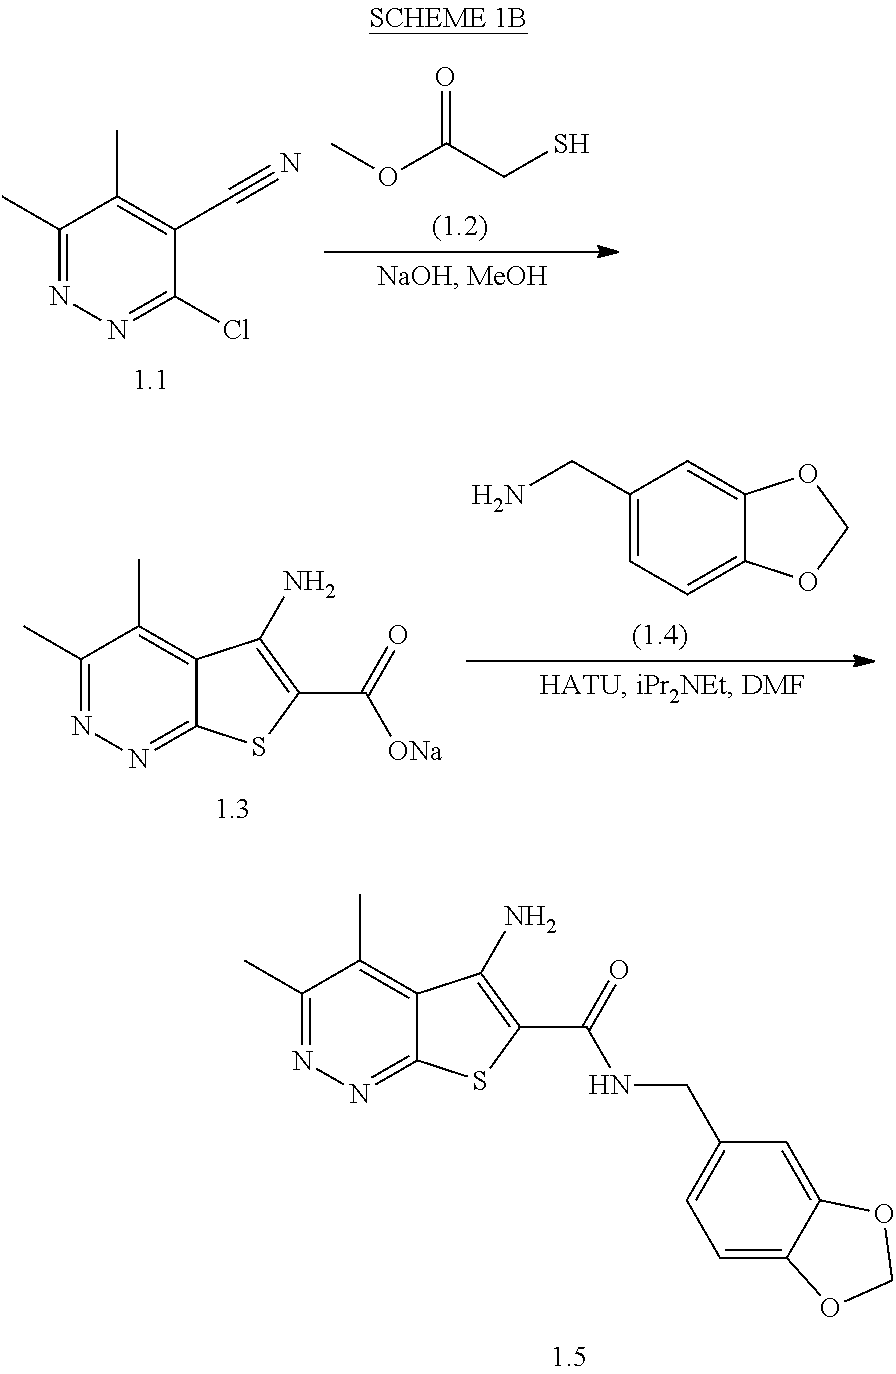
C1(C)=NN=C(Cl)C(C#N)=C1C.COC(CS)=O.C1(C)=NN=C2C(=C1C)C(N)=C(C(=O)NCC1=CC=C3C(=C1)OCO3)S2.C1(C)=NN=C2C(=C1C)C(N)=C(C(=O)[ONa])S2.C1(CN)=CC=C2C(=C1)OCO2
